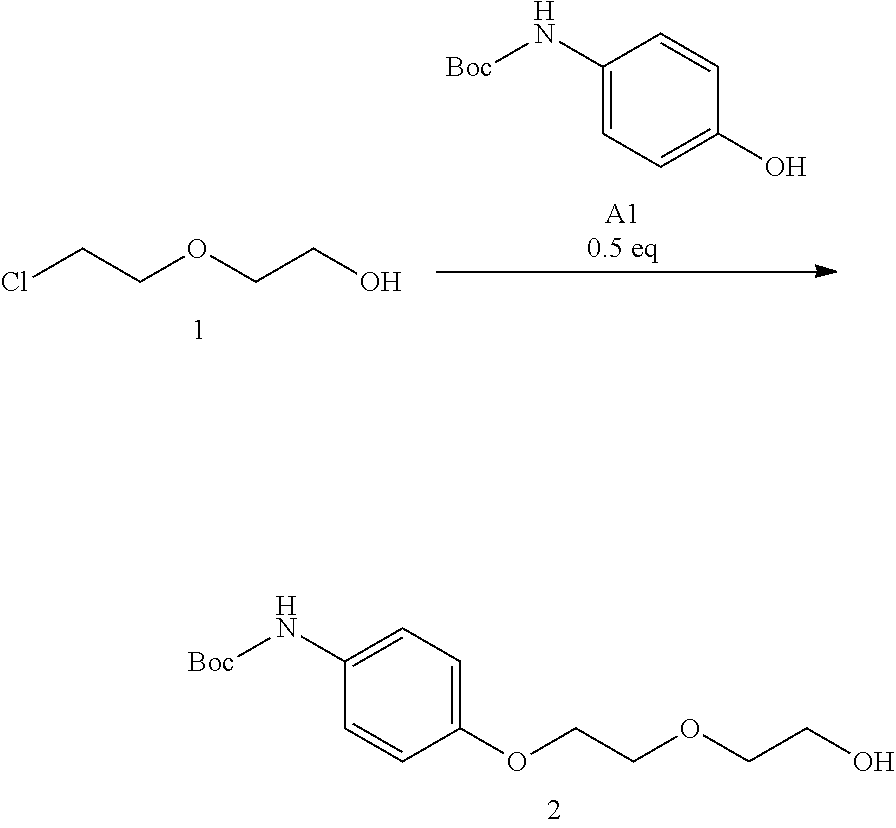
O(CCOCCO)C1=CC=C(N[Boc])C=C1.ClCCOCCO.C1(N[Boc])=CC=C(O)C=C1
